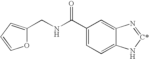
C1(C(NCC2=CC=CO2)=O)=CC=C2C(=C1)N=[C*]N2
